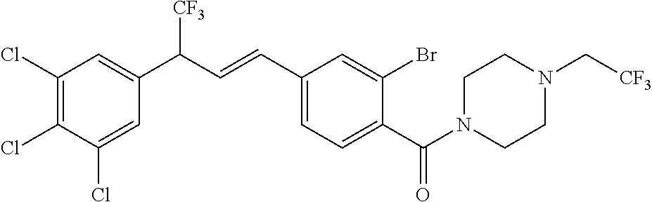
C1(Cl)=CC(C(C=CC2=CC=C(C(N3CCN(C[CF3])CC3)=O)C(Br)=C2)[CF3])=CC(Cl)=C1Cl
